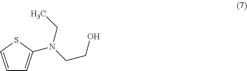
C1=CSC(N(CCO)CC)=C1
